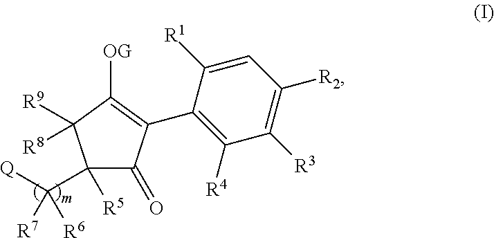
C1([R5])(C([Q])([R7])[R6])C(=O)C(C2=C([R4])C([R3])=C([R2])C=C2[R1])=C([OG])C1([R9])[R8]
